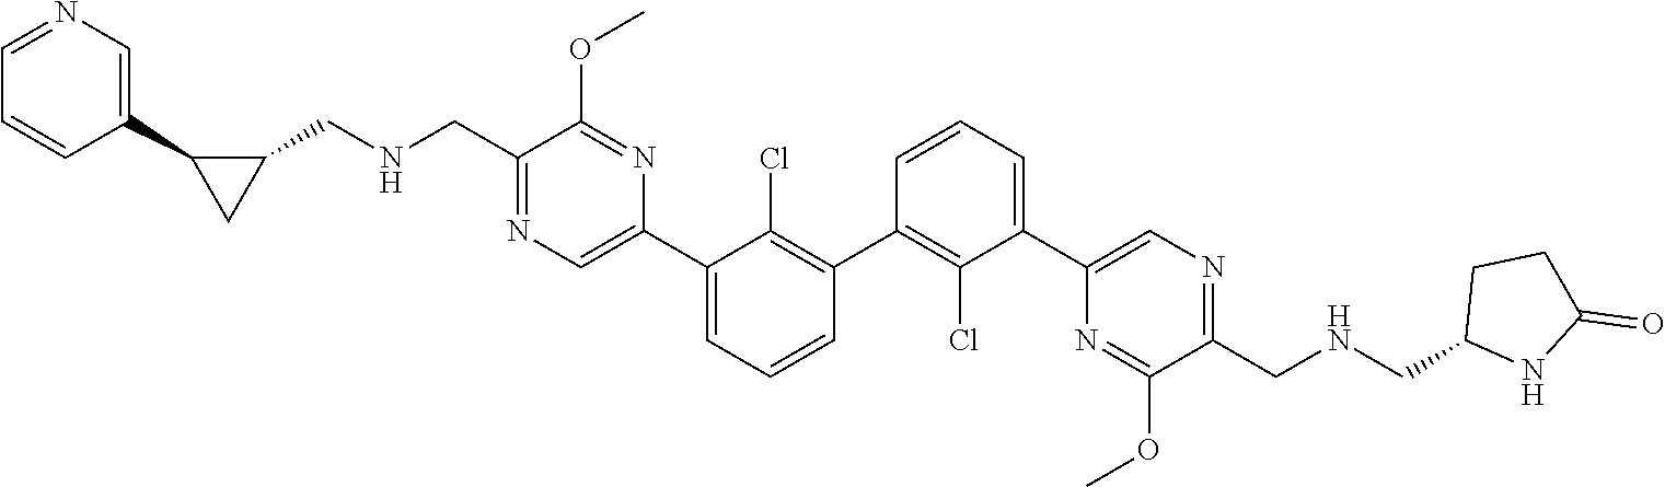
C1(C2=C(Cl)C(C3=CN=C(CNCC4C(C5=CN=CC=C5)C4)C(OC)=N3)=CC=C2)=C(Cl)C(C2=CN=C(CNCC3NC(=O)CC3)C(OC)=N2)=CC=C1
